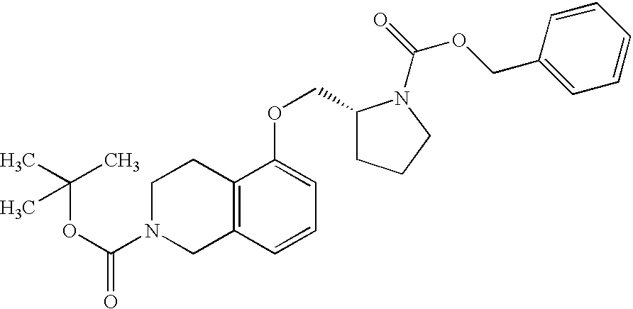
C12=C(C=CC=C1OCC1CCCN1C(OCC1=CC=CC=C1)=O)CN(C(=O)OC(C)(C)C)CC2
